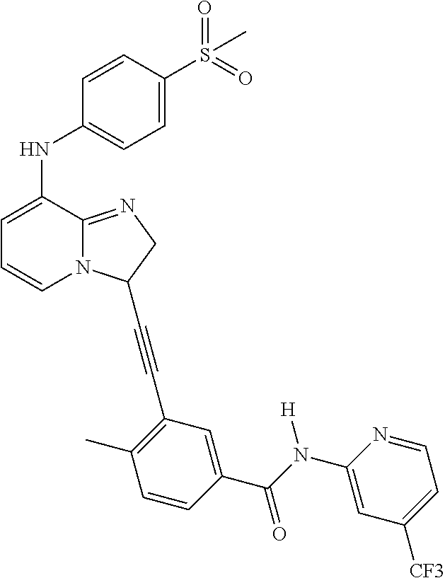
C1=C(NC2=CC=C(S(=O)(=O)C)C=C2)C2=NCC(C#CC3=C(C)C=CC(C(=O)N([H])C4=CC([CF3])=CC=N4)=C3)N2C=C1
